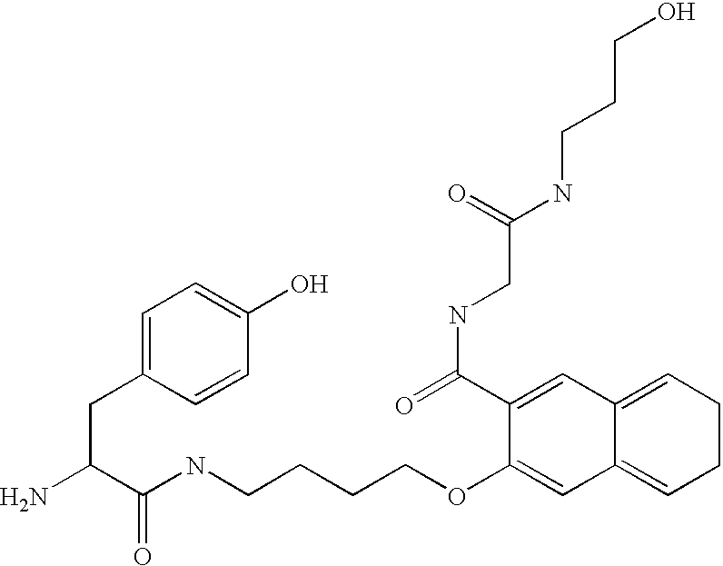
NC(C(NCCCCOC1=CC2=CCCC=C2C=C1C(=O)NCC(=O)NCCCO)=O)CC1=CC=C(O)C=C1
